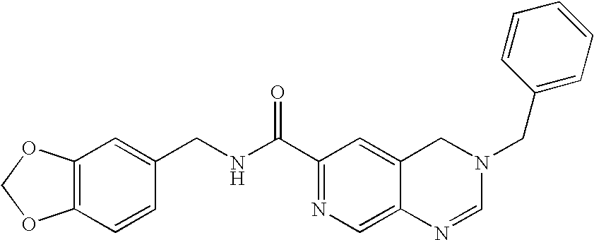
C(C1=NC=C2C(=C1)CN(CC1=CC=CC=C1)C=N2)(NCC1=CC2=C(C=C1)OCO2)=O
